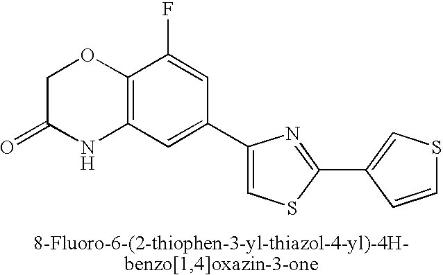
C1C(=O)NC2=C(O1)C(F)=CC(C1=CSC(C3=CSC=C3)=N1)=C2
